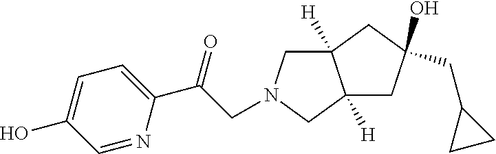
C12([H])CN(CC(C3=CC=C(O)C=N3)=O)CC1([H])CC(O)(CC1CC1)C2
